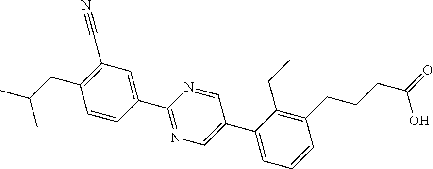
C1=CC(C2=NC=C(C3=CC=CC(CCCC(=O)O)=C3CC)C=N2)=CC(C#N)=C1CC(C)C
